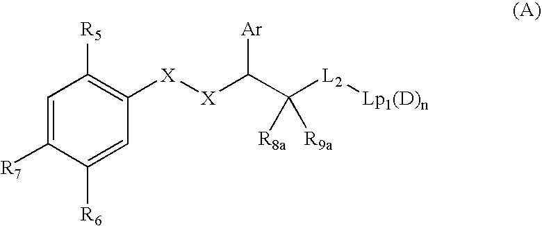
C1=C([R7])C([R6])=CC([X][X]C(C([L2][Lp1(D)n])([R8a])[R9a])[Ar])=C1[R5]
